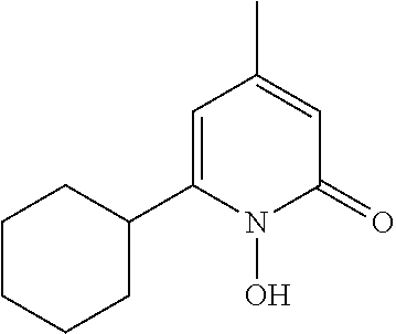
C1CCCC(C2=CC(C)=CC(=O)N2O)C1
